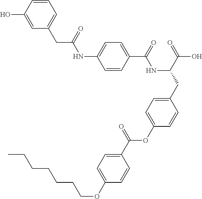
C1=CC(C(=O)NC(CC2=CC=C(OC(C3=CC=C(OCCCCCCC)C=C3)=O)C=C2)C(=O)O)=CC=C1NC(CC1=CC=CC(O)=C1)=O
